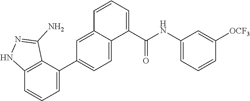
C1(C2=CC=CC3=C2C(N)=NN3)=CC=C2C(=C1)C=CC=C2C(NC1=CC=CC([OCF3])=C1)=O
